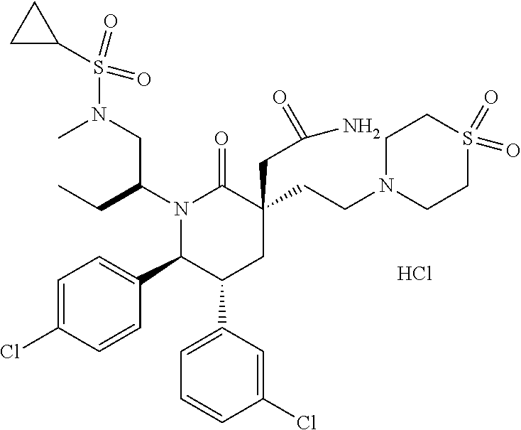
S(N(CC(N1C(C2=CC=C(Cl)C=C2)C(C2=CC=CC(Cl)=C2)CC(CC(N)=O)(CCN2CCS(=O)(=O)CC2)C1=O)CC)C)(C1CC1)(=O)=O.Cl
